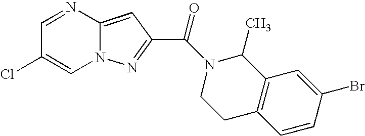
C1=NC2=CC(C(N3C(C)C4=C(CC3)C=CC(Br)=C4)=O)=NN2C=C1Cl
